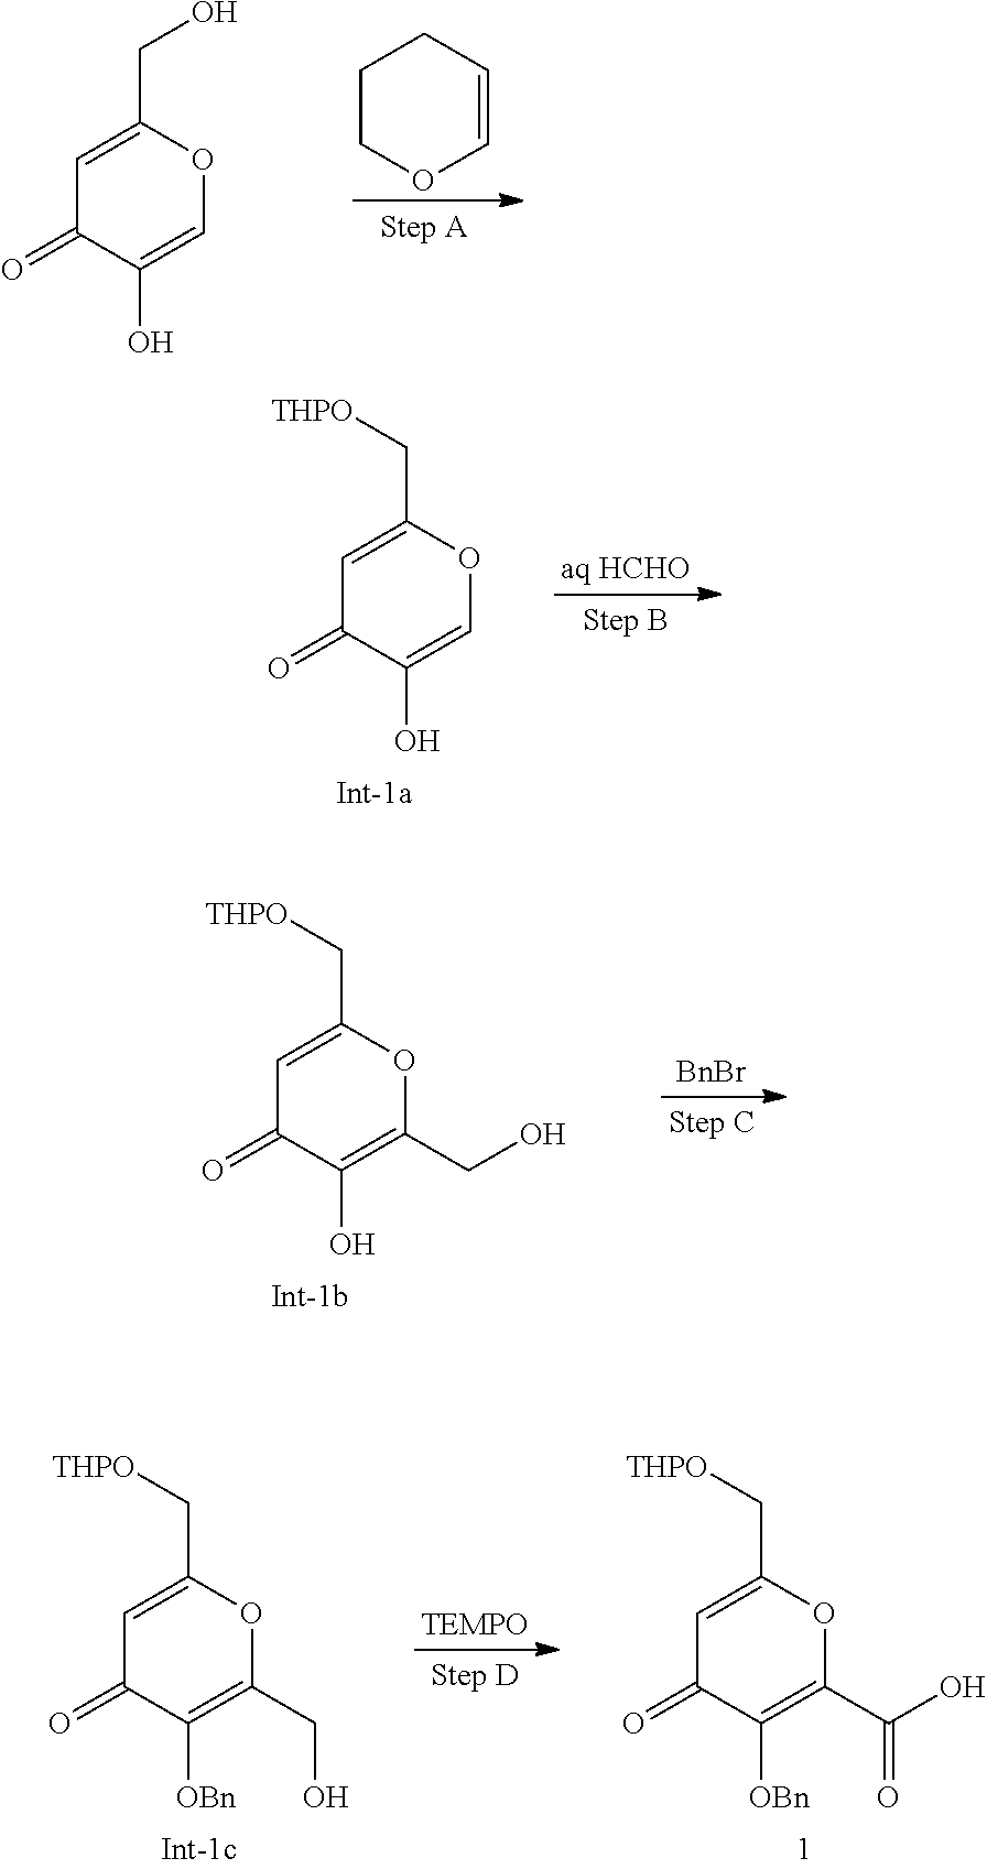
C1COC=CC1.C1=C(CO)OC=C(O)C1=O.C1=C(C[THPO])OC=C(O)C1=O.C1=C(C[THPO])OC(CO)=C(O)C1=O.[BnBr].C1=C(C[THPO])OC(CO)=C([OBn])C1=O.[TEMPO].C1=C(C[THPO])OC(C(=O)O)=C([OBn])C1=O
